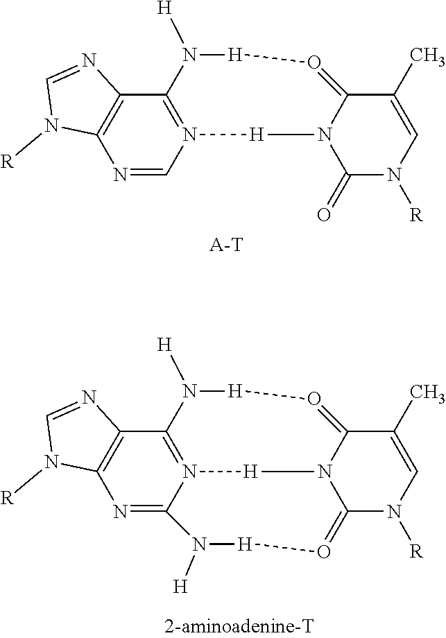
N1=CN2=C(C3=C1N([R])C=N3)N([H])[H]O=C1N([H]2)C(=O)N([R])C=C1C.[A-T].N1=C2N3=C(C4=C1N([R])C=N4)N([H])[H]O=C1N([H]3)C(=O[H]N2[H])N([R])C=C1C
